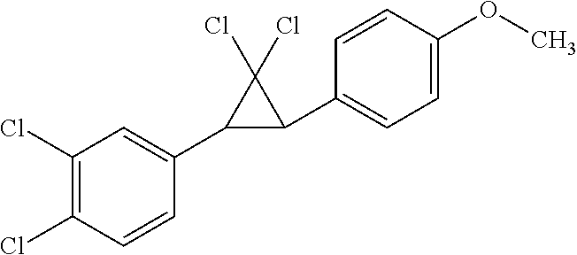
C1(C2=CC(Cl)=C(Cl)C=C2)C(C2=CC=C(OC)C=C2)C1(Cl)Cl
